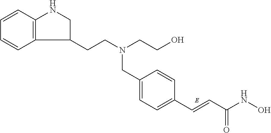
C1=CC2=C(C=C1)C(CCN(CCO)CC1=CC=C(C=CC(NO)=O)C=C1)CN2
